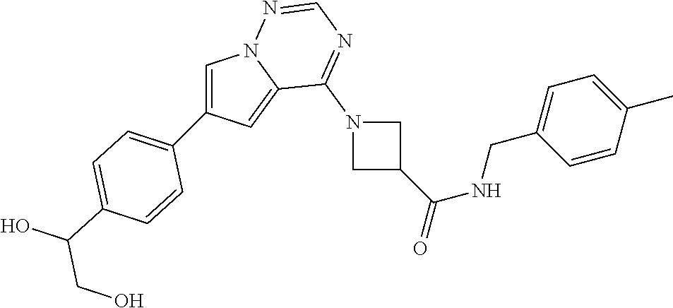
C1=C(C2=CC=C(C(O)CO)C=C2)C=C2N1N=CN=C2N1CC(C(=O)NCC2=CC=C(C)C=C2)C1
